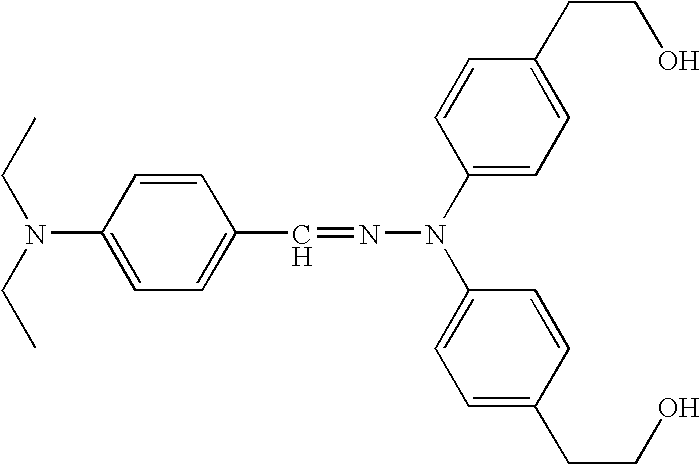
C1(N(CC)CC)=CC=C(C=NN(C2=CC=C(CCO)C=C2)C2=CC=C(CCO)C=C2)C=C1
